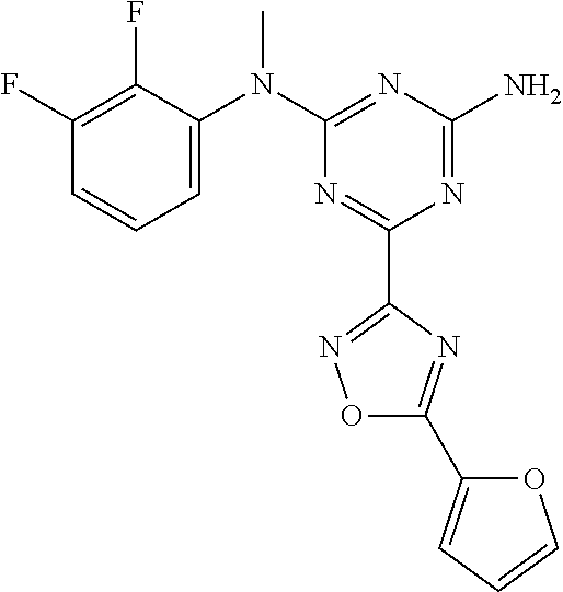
C1(F)=C(F)C(N(C2=NC(N)=NC(C3=NOC(C4=CC=CO4)=N3)=N2)C)=CC=C1
